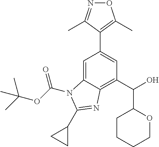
C1=C2C(=C(C(C3CCCCO3)O)C=C1C1=C(C)ON=C1C)N=C(C1CC1)N2C(OC(C)(C)C)=O
